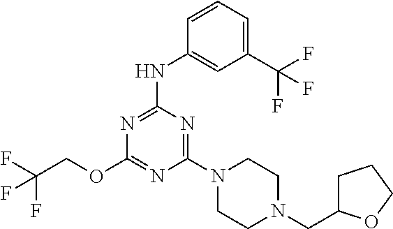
FC(COC1=NC(N2CCN(CC3CCCO3)CC2)=NC(NC2=CC(C(F)(F)F)=CC=C2)=N1)(F)F
